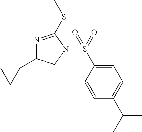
N1=C(SC)N(S(=O)(C2=CC=C(C(C)C)C=C2)=O)CC1C1CC1
